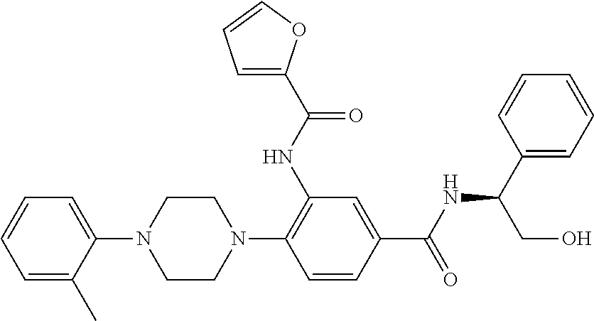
C1=C(C)C(N2CCN(C3=C(NC(=O)C4=CC=CO4)C=C(C(=O)NC(C4=CC=CC=C4)CO)C=C3)CC2)=CC=C1
